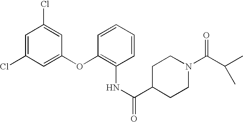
O(C1=CC(Cl)=CC(Cl)=C1)C1=C(NC(=O)C2CCN(C(C(C)C)=O)CC2)C=CC=C1
